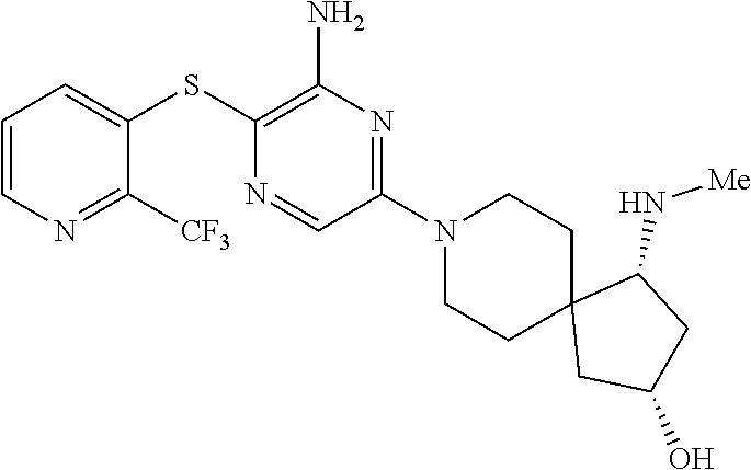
S(C1=C(N)N=C(N2CCC3(CC2)CC(O)CC3N[Me])C=N1)C1=CC=CN=C1[CF3]
